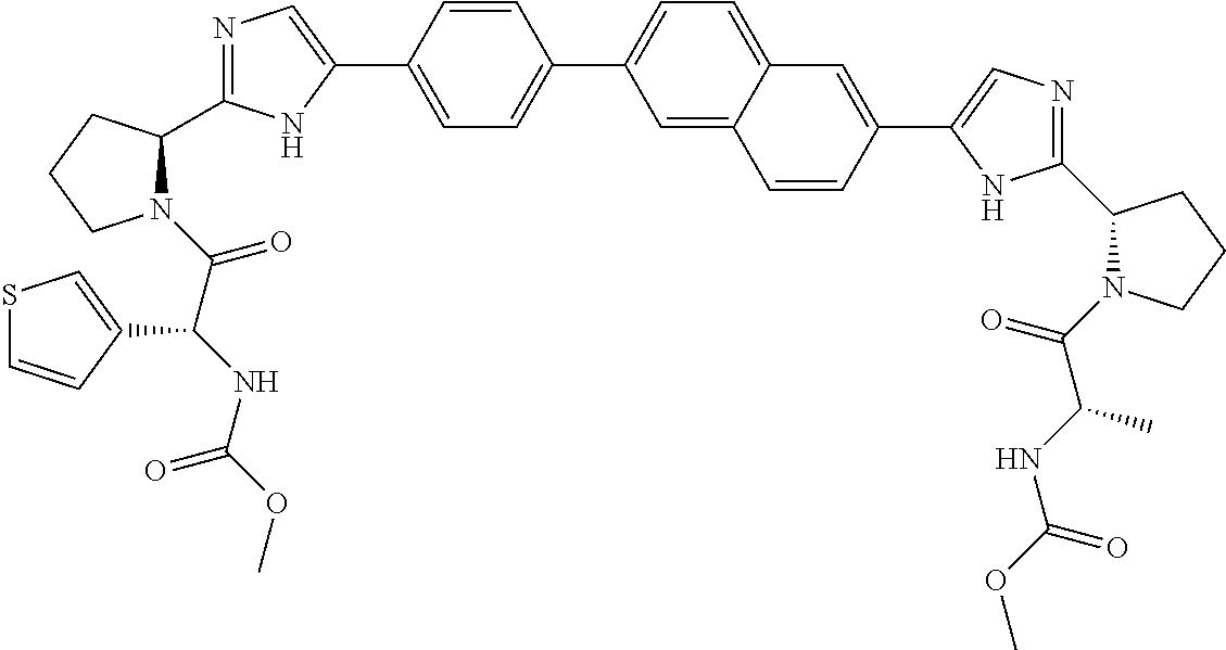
C1=C(C2=CN=C(C3N(C(C(NC(OC)=O)C4=CSC=C4)=O)CCC3)N2)C=CC(C2=CC=C3C(=C2)C=CC(C2=CN=C(C4N(C(C(NC(OC)=O)C)=O)CCC4)N2)=C3)=C1
